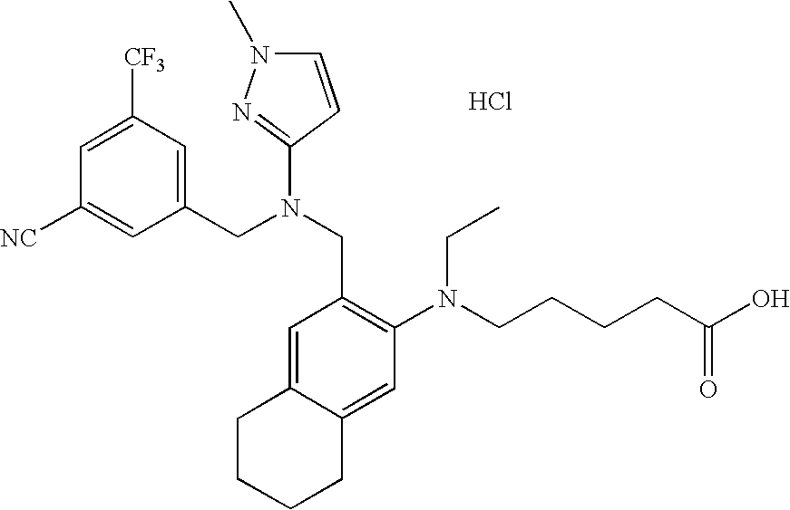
Cl.C1=C([CF3])C=C(CN(CC2=C(N(CCCCC(O)=O)CC)C=C3C(=C2)CCCC3)C2=NN(C)C=C2)C=C1[NC]
